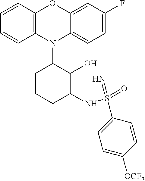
N1(C2CCCC(NS(=O)(=N)C3=CC=C([OCF3])C=C3)C2O)C2=C(C=CC=C2)OC2=CC(F)=CC=C12
